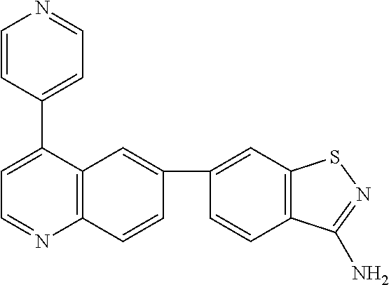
C1=CC(C2=CC=NC3=C2C=C(C2=CC4=C(C=C2)C(N)=NS4)C=C3)=CC=N1
